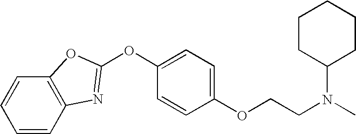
C1=CC2=C(C=C1)OC(OC1=CC=C(OCCN(C)C3CCCCC3)C=C1)=N2
